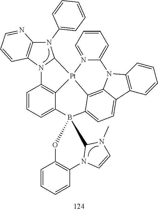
C12=C(C=CC=C1)C1=CC=C3C4=C1N2C1=CC=CC=N1[Pt]41C2=C(C=CC=C2B32C3N(C4=C(C=CC=C4)O2)C=CN3C)N2C1N(C1=CC=CC=C1)C1=C2C=CC=N1
